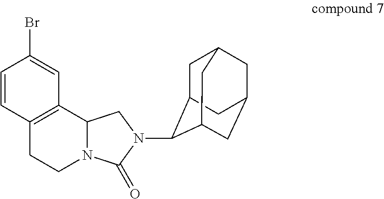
C1C2C(N3CC4N(C3=O)CCC3=C4C=C(Br)C=C3)C3CC(CC1C3)C2
